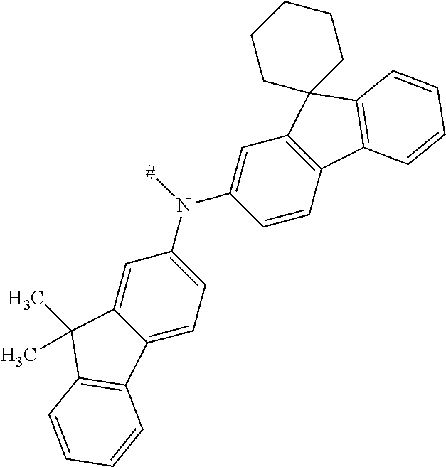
N(C1=CC2=C(C=C1)C1=C(C23CCCCC3)C=CC=C1)([#])C1=CC=C2C(=C1)C(C)(C)C1=C2C=CC=C1
